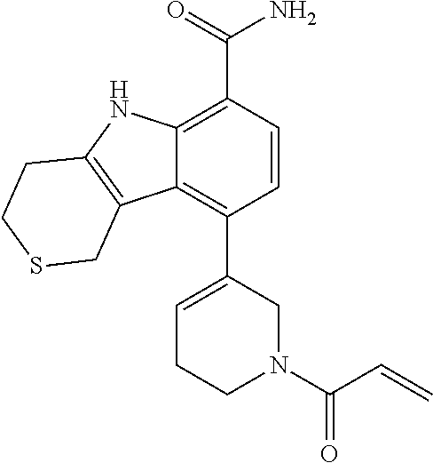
C12=C(C(=O)N)C=CC(C3=CCCN(C(C=C)=O)C3)=C1C1=C(N2)CCSC1
